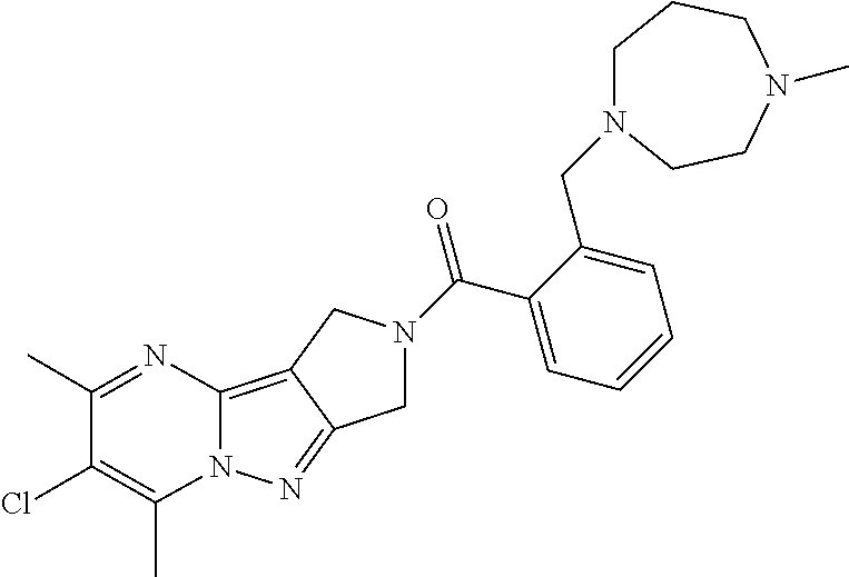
C12=C3C(=NN1C(C)=C(Cl)C(C)=N2)CN(C(C1=CC=CC=C1CN1CCCN(C)CC1)=O)C3
